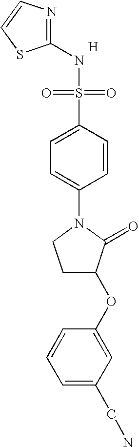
N1=C(NS(=O)(=O)C2=CC=C(N3CCC(OC4=CC(CN)=CC=C4)C3=O)C=C2)SC=C1.[H]
